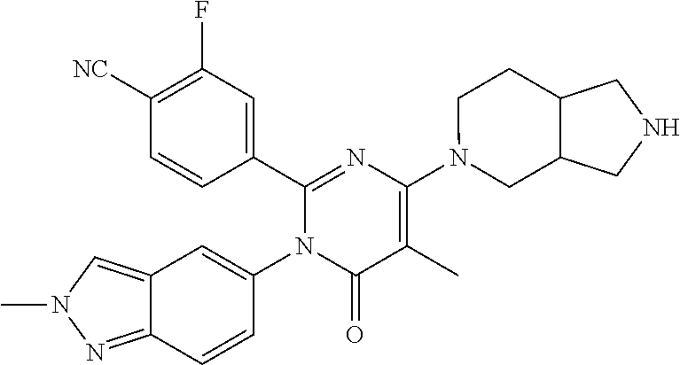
C1(C2=CC(F)=C([CN])C=C2)=NC(N2CC3C(CC2)CNC3)=C(C)C(=O)N1C1=CC2=CN(C)N=C2C=C1
